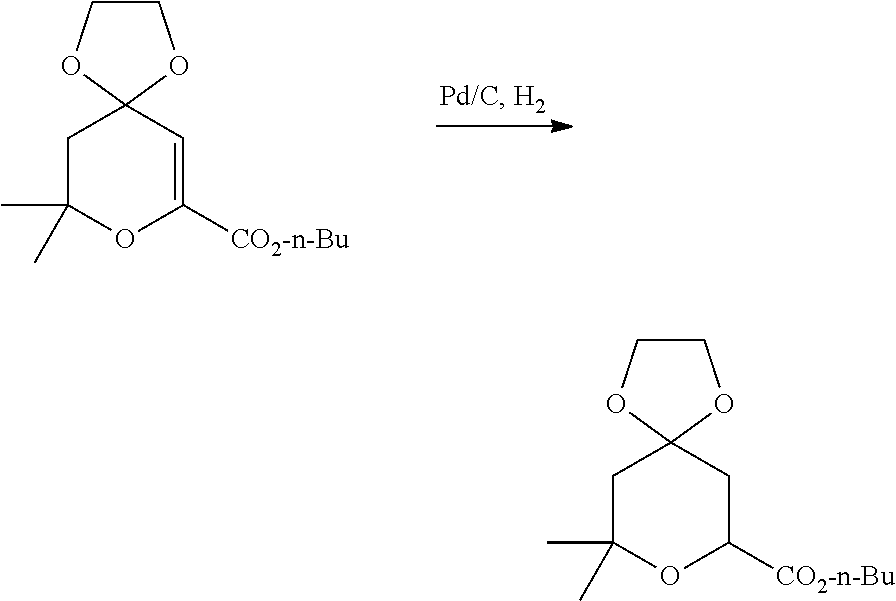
C1C(C)(C)OC([CO2-n-Bu])=CC12OCCO2.C1C(C)(C)OC([CO2-n-Bu])CC12OCCO2
